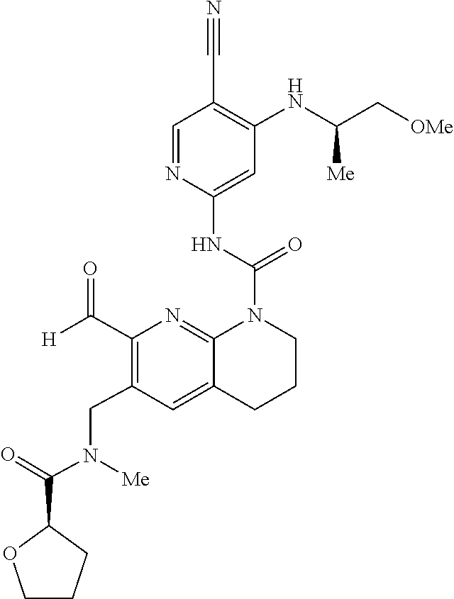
C1(NC(C[OMe])[Me])=C(C#N)C=NC(NC(=O)N2C3=NC(C([H])=O)=C(CN([Me])C(C4OCCC4)=O)C=C3CCC2)=C1
